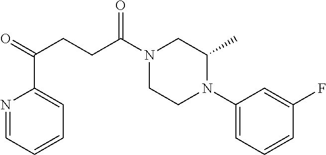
C1(N2CCN(C(CCC(=O)C3=CC=CC=N3)=O)CC2C)=CC=CC(F)=C1
